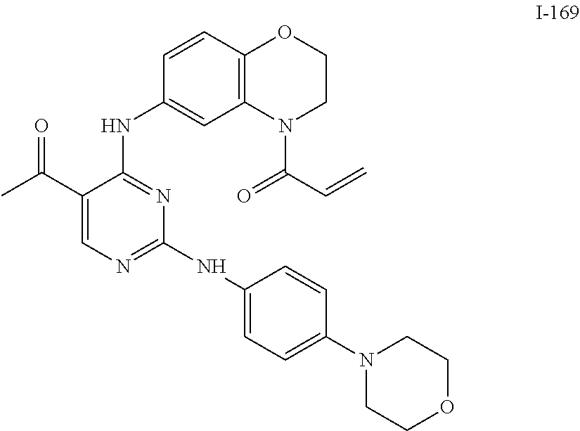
C1(C(C)=O)=CN=C(NC2=CC=C(N3CCOCC3)C=C2)N=C1NC1=CC2=C(C=C1)OCCN2C(=O)C=C
